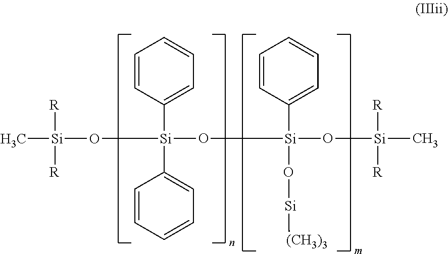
[Si](O[Si](O[Si](C)([R])[R])(C1=CC=CC=C1)O[Si][(CH3)3])(C1=CC=CC=C1)(C1=CC=CC=C1)O[Si](C)([R])[R]
